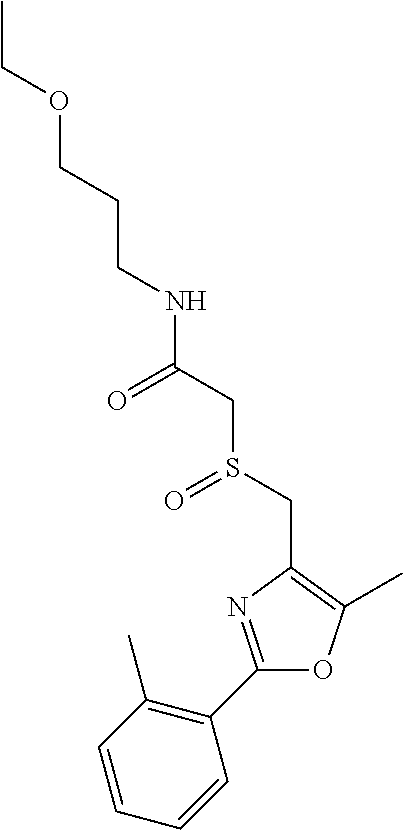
C(CCOCC)NC(CS(CC1=C(C)OC(C2=C(C)C=CC=C2)=N1)=O)=O
